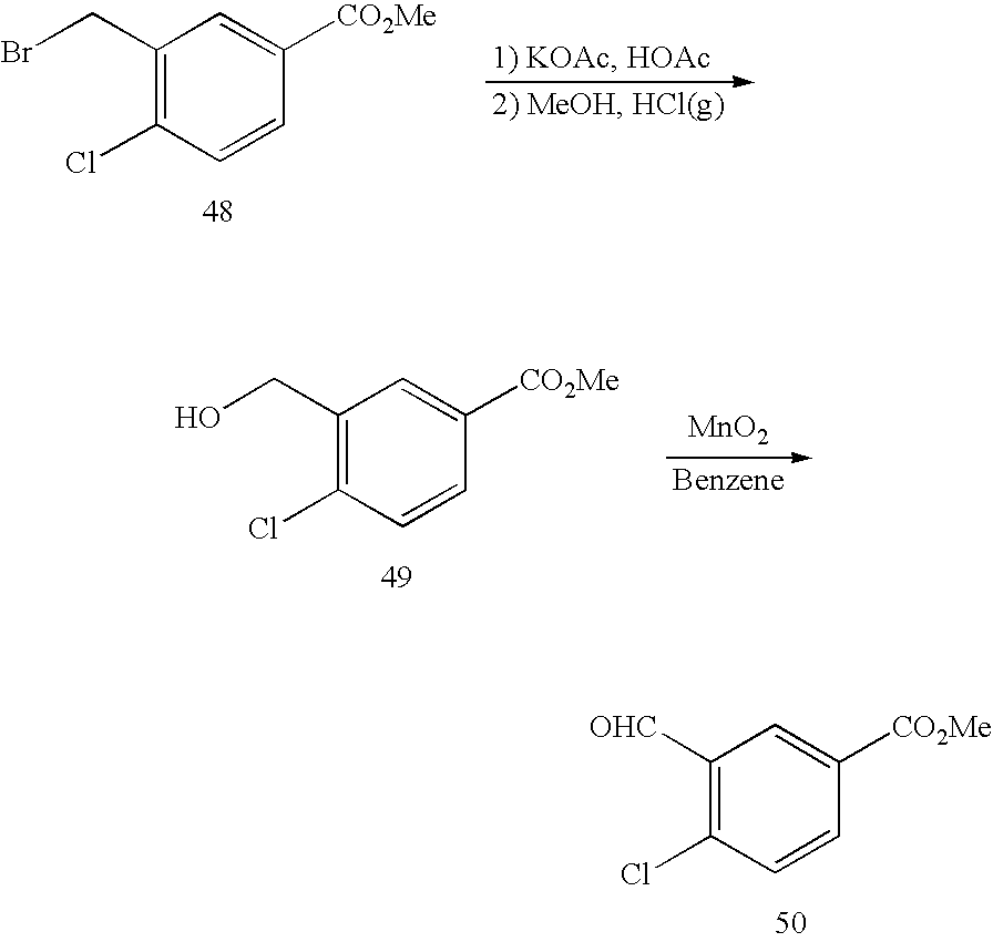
C1(CBr)=C(Cl)C=CC([CO2Me])=C1.[MnO2].C1(CO)=C(Cl)C=CC([CO2Me])=C1.C1([OHC])=C(Cl)C=CC([CO2Me])=C1
